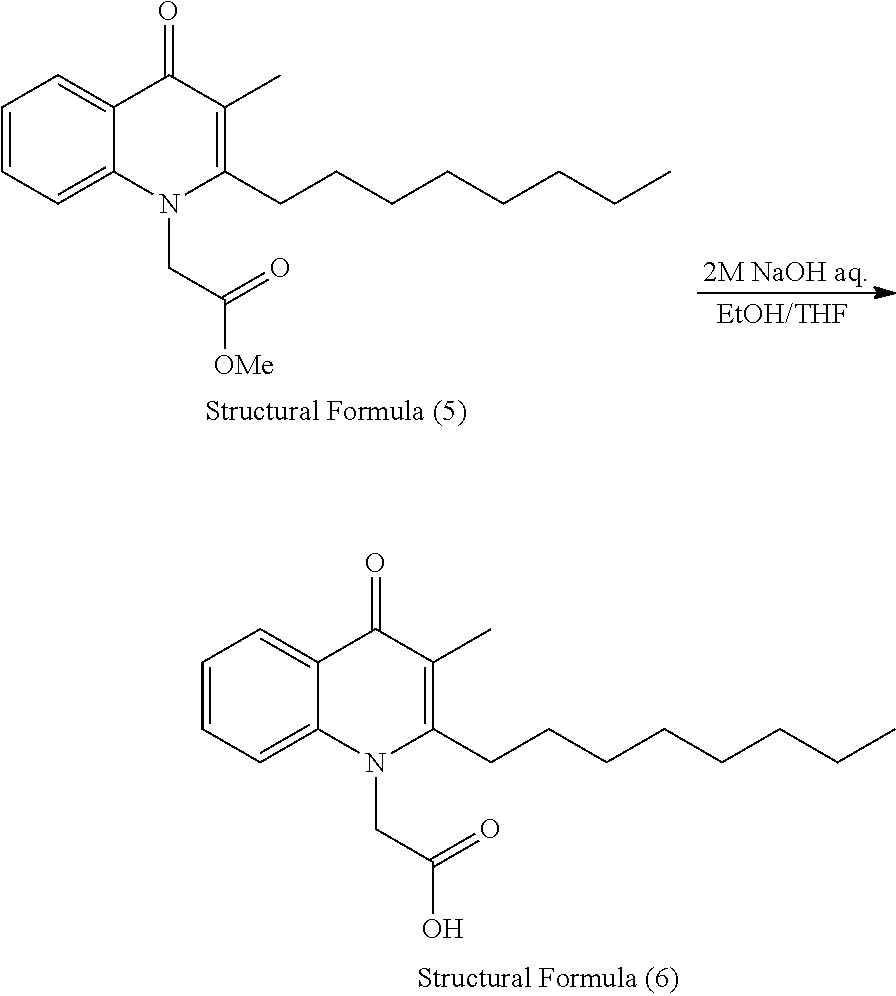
C1=CC=C2C(=C1)C(=O)C(C)=C(CCCCCCCC)N2CC(O)=O.C1=CC=C2C(=C1)C(=O)C(C)=C(CCCCCCCC)N2CC([OMe])=O
